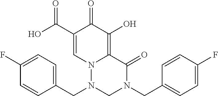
O=C1N(CC2=CC=C(F)C=C2)CN(CC2=CC=C(F)C=C2)N2C1=C(O)C(=O)C(C(O)=O)=C2
